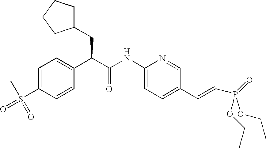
C1=C(S(C)(=O)=O)C=CC(C(C(NC2=CC=C(C=CP(=O)(OCC)OCC)C=N2)=O)CC2CCCC2)=C1
